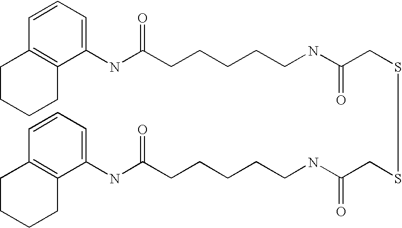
C1=CC=C(NC(CCCCCNC(CSSCC(NCCCCCC(NC2=CC=CC3=C2CCCC3)=O)=O)=O)=O)C2=C1CCCC2
